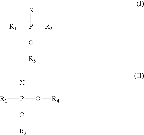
P([R2])([R1])(=[X])O[R3].P(O[R4])([R1])(=[X])O[R3]
